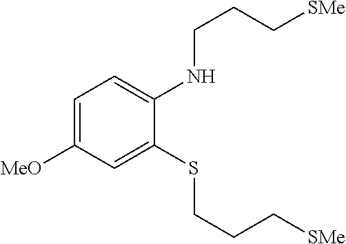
C1=C([MeO])C=C(SCCC[SMe])C(NCCC[SMe])=C1
